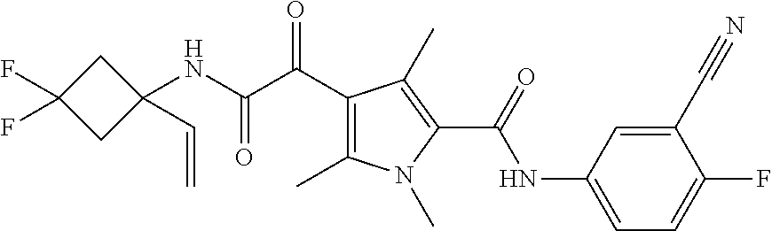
C1(C)=C(C(=O)C(=O)NC2(C=C)CC(F)(F)C2)C(C)=C(C(NC2=CC=C(F)C(C#N)=C2)=O)N1C
